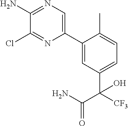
C1(C2=CN=C(N)C(Cl)=N2)=CC(C(C(=O)N)([CF3])O)=CC=C1C
